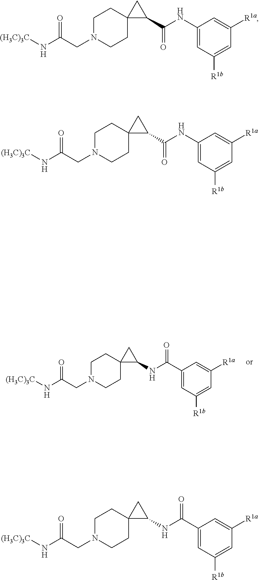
O=C(CN1CCC2(CC1)C(NC(C1=CC([R1b])=CC([R1a])=C1)=O)C2)N[(H3C)3C].O=C(CN1CCC2(CC1)C(C(NC1=CC([R1b])=CC([R1a])=C1)=O)C2)N[(H3C)3C].O=C(CN1CCC2(CC1)C(C(NC1=CC([R1b])=CC([R1a])=C1)=O)C2)N[(H3C)3C].O=C(CN1CCC2(CC1)C(NC(C1=CC([R1b])=CC([R1a])=C1)=O)C2)N[(H3C)3C]
